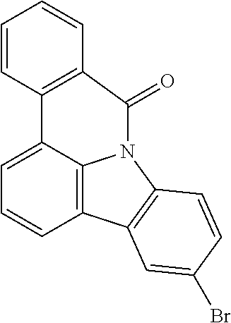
C1=CC2=C(C=C1)C(=O)N1C3=C(C=CC=C23)C2=C1C=CC(Br)=C2
